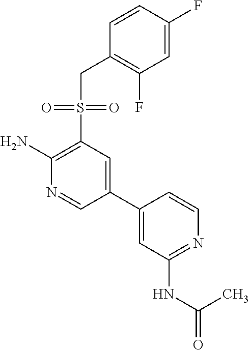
S(C1=C(N)N=CC(C2=CC(NC(=O)C)=NC=C2)=C1)(CC1=C(F)C=C(F)C=C1)(=O)=O
